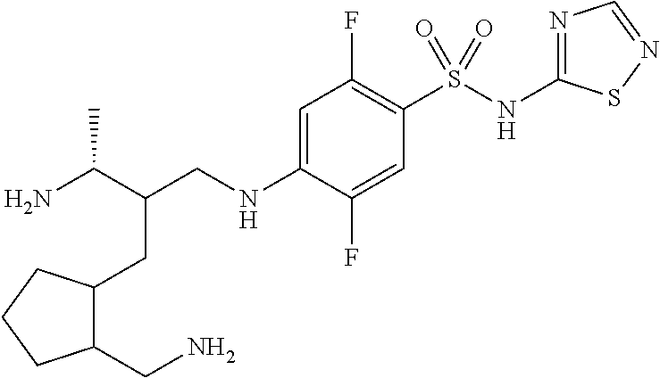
C1(CN)C(CC(CNC2=CC(F)=C(S(NC3=NC=NS3)(=O)=O)C=C2F)C(N)C)CCC1
